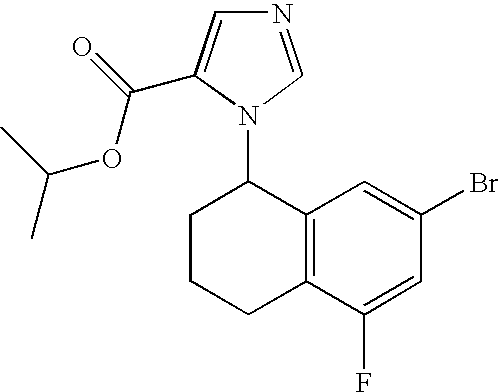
C12=C(C(F)=CC(Br)=C1)CCCC2N1C=NC=C1C(=O)OC(C)C
